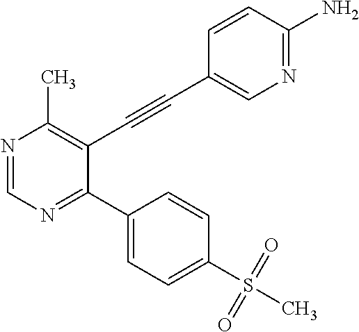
N1=CN=C(C2=CC=C(S(C)(=O)=O)C=C2)C(C#CC2=CN=C(N)C=C2)=C1C
